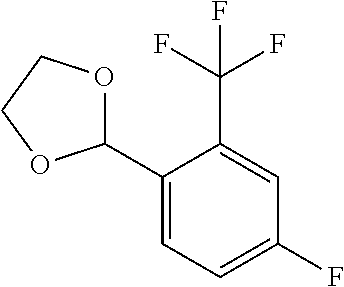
C1(C2OCCO2)=CC=C(F)C=C1C(F)(F)F
